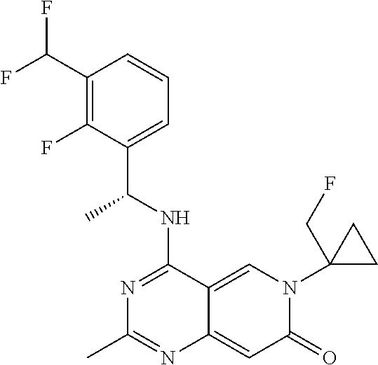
C1(C(F)F)=C(F)C(C(NC2=NC(C)=NC3=CC(=O)N(C4(CF)CC4)C=C23)C)=CC=C1
